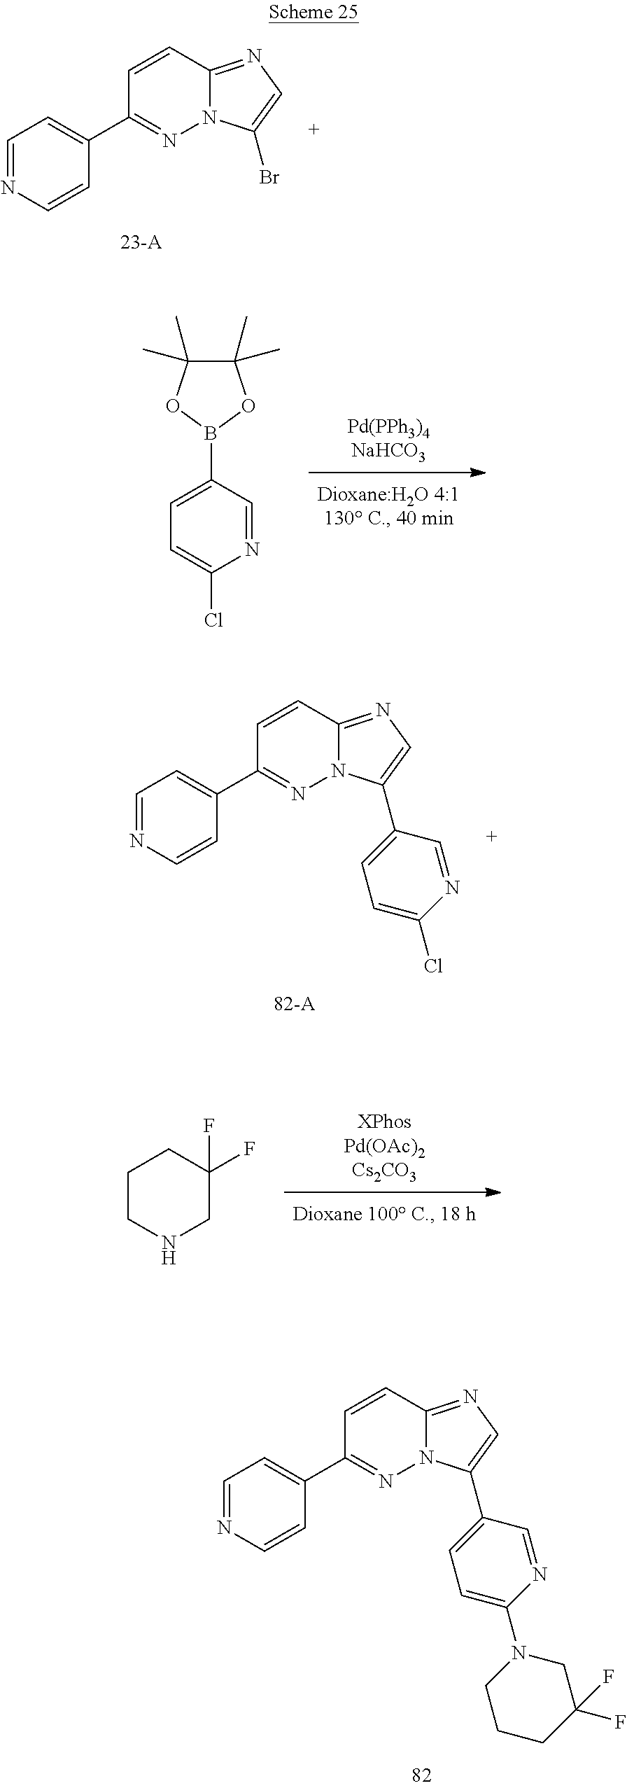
C1=NC=CC(C2=NN3C(=NC=C3Br)C=C2)=C1.C1=C(Cl)N=CC(B2OC(C)(C)C(C)(C)O2)=C1.C1=NC=CC(C2=NN3C(=NC=C3C3=CC=C(Cl)N=C3)C=C2)=C1.C1=NC=CC(C2=NN3C(=NC=C3C3=CC=C(N4CCCC(F)(F)C4)N=C3)C=C2)=C1.C1CNCC(F)(F)C1
